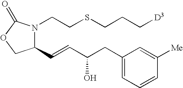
[D3]CCCSCCN1C(C=CC(CC2=CC=CC([Me])=C2)O)COC1=O
